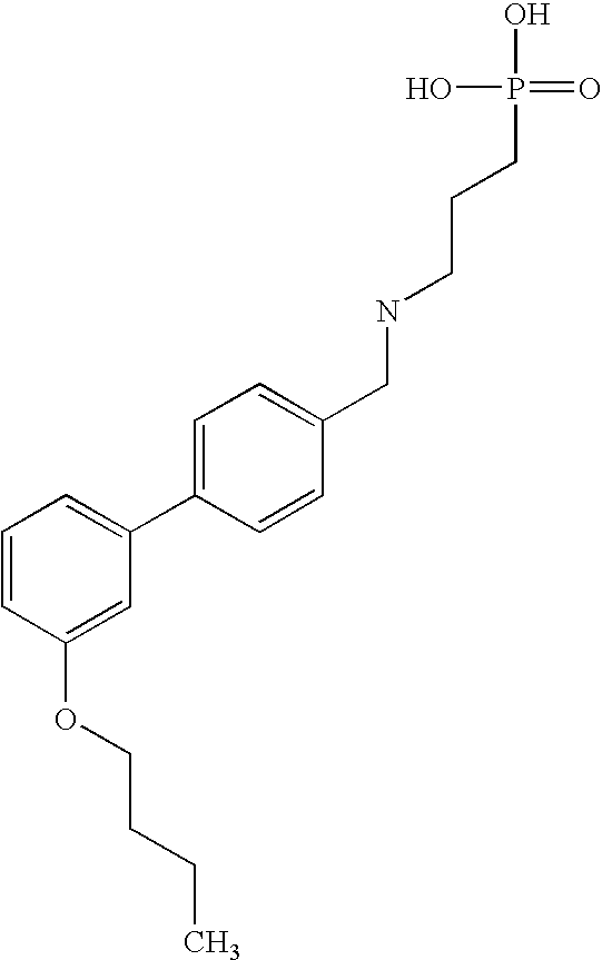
C1=CC(CNCCCP(O)(O)=O)=CC=C1C1=CC=CC(OCCCC)=C1
